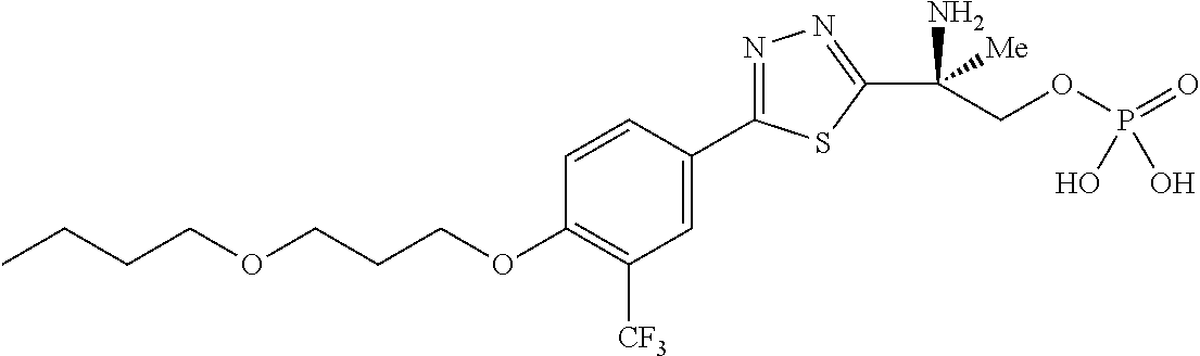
C(COCCCOC1=C([CF3])C=C(C2=NN=C(C(N)([Me])COP(O)(=O)O)S2)C=C1)CC
